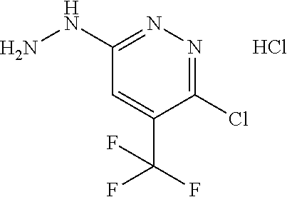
C1=C(C(F)(F)F)C(Cl)=NN=C1NN.Cl
